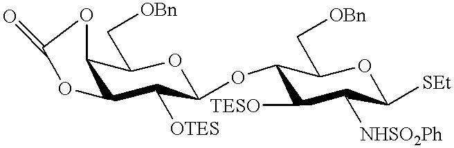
C12C(C([OTES])C(OC3C([TESO])C([NHSO2Ph])C([SEt])OC3C[OBn])OC1C[OBn])OC(=O)O2
